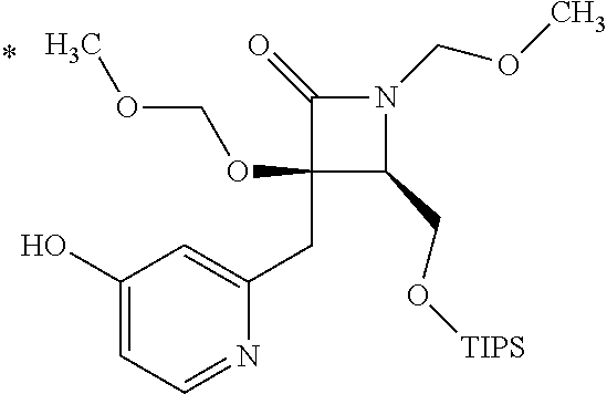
C1(CC2=CC(O)=CC=N2)(OCOC)C(CO[TIPS])N(COC)C1=O
